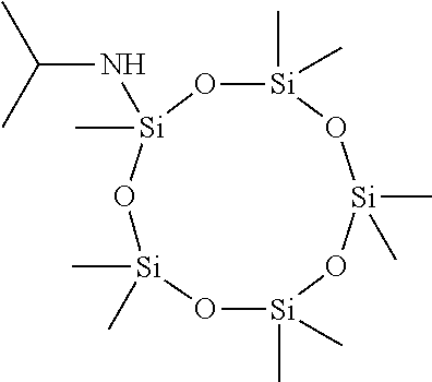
[Si]1(C)(C)O[Si](C)(C)O[Si](C)(NC(C)C)O[Si](C)(C)O[Si](C)(C)O1
